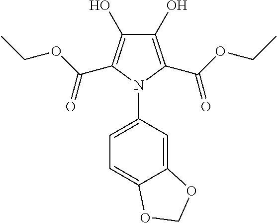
C1(O)=C(C(OCC)=O)N(C2=CC=C3C(=C2)OCO3)C(C(OCC)=O)=C1O
